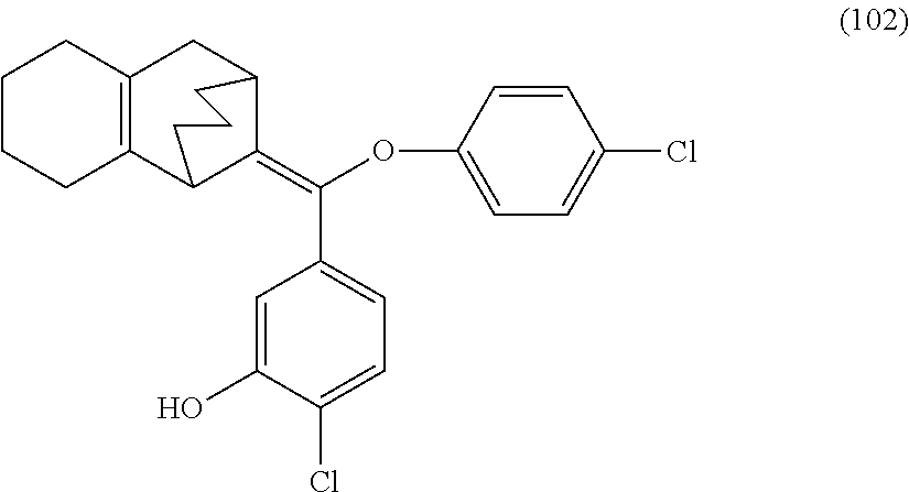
C12=C(CC3C(=C(OC4=CC=C(Cl)C=C4)C4=CC=C(Cl)C(O)=C4)C1CCC3)CCCC2
